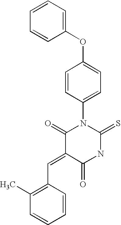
C(=C1C(=O)NC(=S)N(C2=CC=C(OC3=CC=CC=C3)C=C2)C1=O)C1=C(C)C=CC=C1
